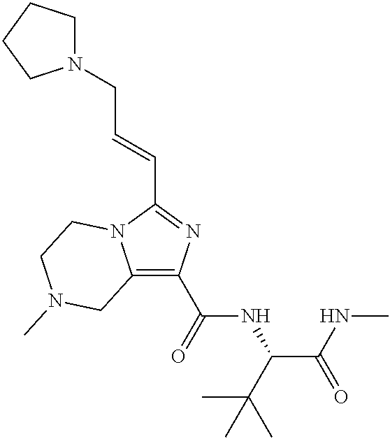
C12=C(C(=O)NC(C(NC)=O)C(C)(C)C)N=C(C=CCN3CCCC3)N1CCN(C)C2
